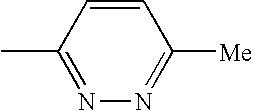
C1(C)=NN=C([Me])C=C1
